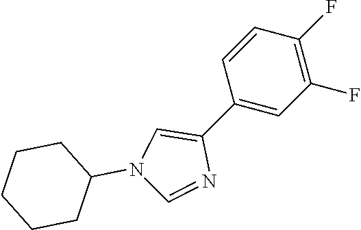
C1=CC(C2=CN(C3CCCCC3)C=N2)=CC(F)=C1F
